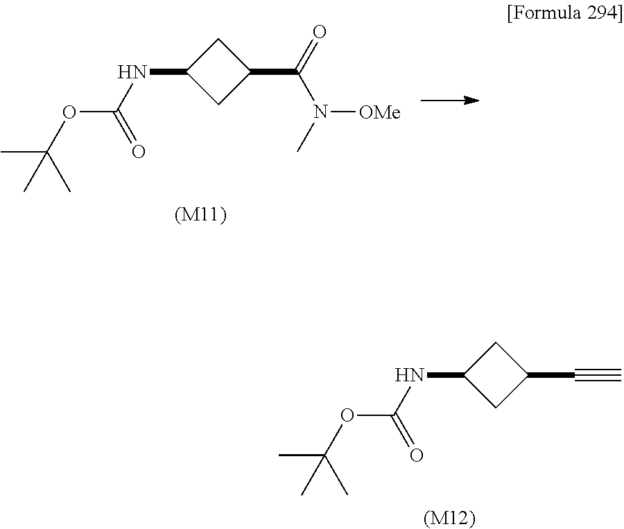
N(C1CC(C#C)C1)C(OC(C)(C)C)=O.[(M12)].N(C1CC(C(=O)N(C)[OMe])C1)C(OC(C)(C)C)=O.[(M11)]
